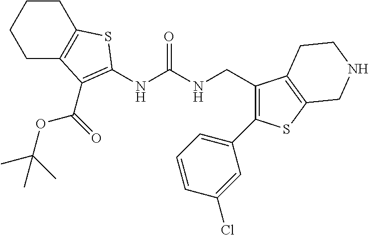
C1C2=C(CCC1)SC(NC(NCC1=C(C3=CC=CC(Cl)=C3)SC3=C1CCNC3)=O)=C2C(OC(C)(C)C)=O
